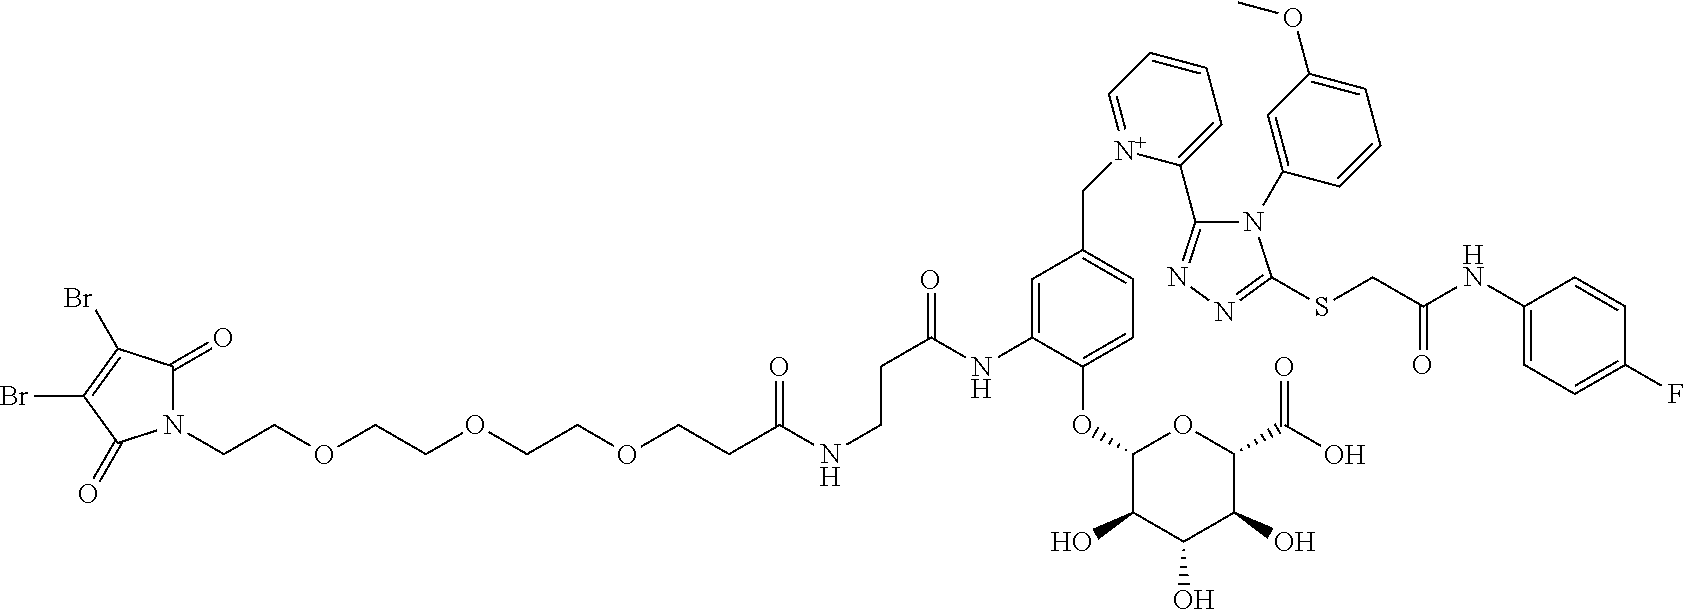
N1(CCOCCOCCOCCC(NCCC(=O)NC2=CC(C[N+]3=CC=CC=C3C3=NN=C(SCC(NC4=CC=C(F)C=C4)=O)N3C3=CC(OC)=CC=C3)=CC=C2OC2C(O)C(O)C(O)C(C(O)=O)O2)=O)C(=O)C(Br)=C(Br)C1=O
